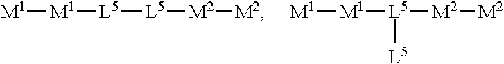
[M1][M1][L5][L5][M2][M2].[M1][M1][L5]([M2][M2])[L5]
